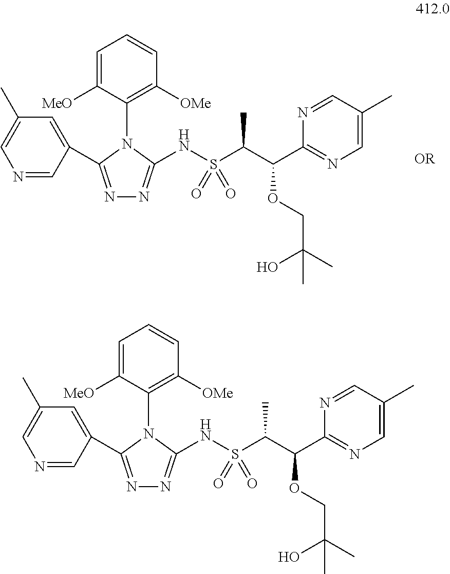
C1=C([MeO])C(N2C(C3=CC(C)=CN=C3)=NN=C2NS(C(C(C2=NC=C(C)C=N2)OCC(C)(O)C)C)(=O)=O)=C([OMe])C=C1.C1=C([MeO])C(N2C(C3=CC(C)=CN=C3)=NN=C2NS(C(C(C2=NC=C(C)C=N2)OCC(C)(O)C)C)(=O)=O)=C([OMe])C=C1
